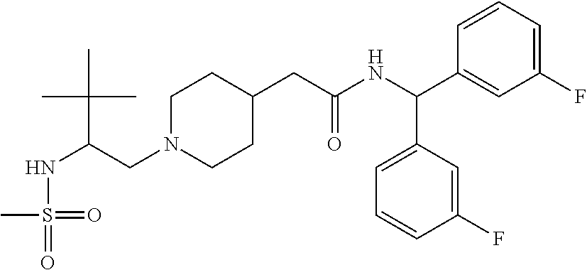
C(CN1CCC(CC(NC(C2=CC(F)=CC=C2)C2=CC=CC(F)=C2)=O)CC1)(NS(=O)(=O)C)C(C)(C)C
